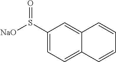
C1(S([NaO])=O)=CC=C2C(=C1)C=CC=C2
